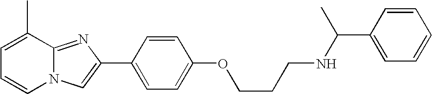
N12C(=NC(C3=CC=C(OCCCNC(C)C4=CC=CC=C4)C=C3)=C1)C(C)=CC=C2
